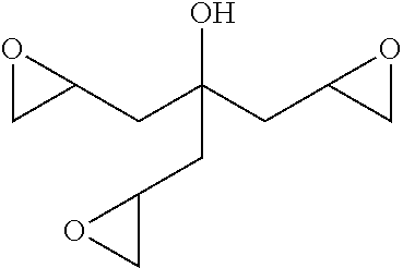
OC(CC1CO1)(CC1OC1)CC1OC1
